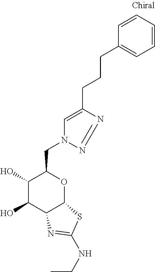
C1(O)C(O)C2C(OC1CN1N=NC(CCCC3=CC=CC=C3)=C1)SC(NCC)=N2
